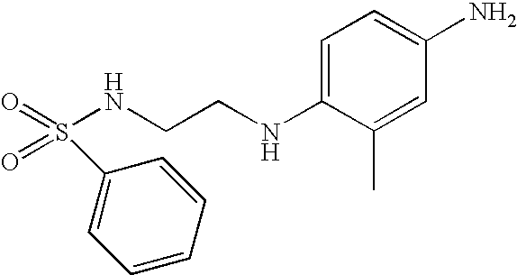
S(NCCNC1=CC=C(N)C=C1C)(=O)(=O)C1=CC=CC=C1
